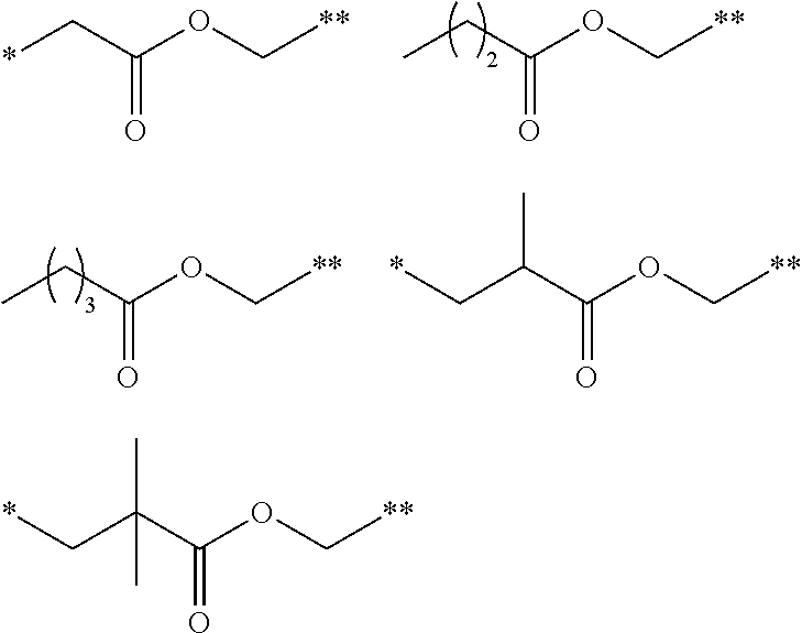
*CC(OC[**])=O.CCC(OC[**])=O.CCC(OC[**])=O.C(C(C(OC[**])=O)C)*.C(C(C(OC[**])=O)(C)C)*
